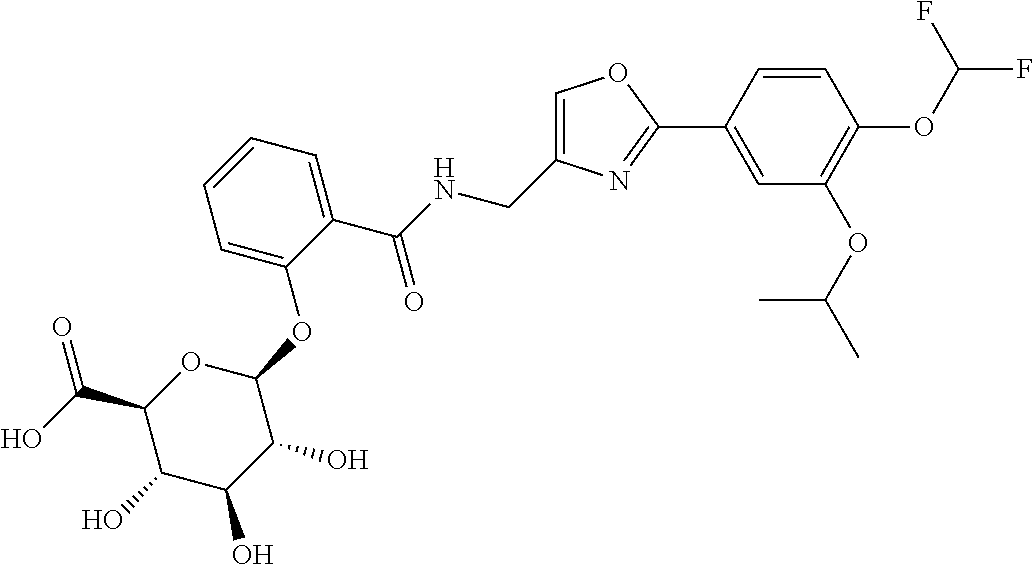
C1=C(CNC(C2=CC=CC=C2OC2OC(C(O)=O)C(O)C(O)C2O)=O)N=C(C2=CC(OC(C)C)=C(OC(F)F)C=C2)O1
